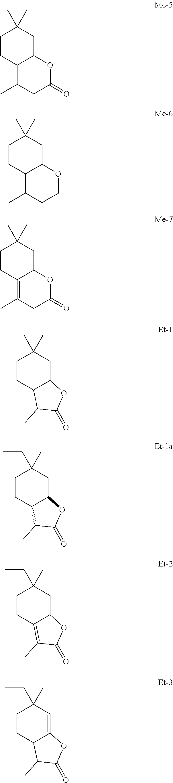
C1CC2C(CC1(C)C)OC(=O)CC2C.C1CC2C(CC1(C)C)OCCC2C.C1CC2=C(C)CC(=O)OC2CC1(C)C.C1CC2C(CC1(CC)C)OC(=O)C2C.C1CC2C(CC1(CC)C)OC(=O)C2C.C1CC2=C(C)C(=O)OC2CC1(CC)C.C1CC2C(=CC1(CC)C)OC(=O)C2C
